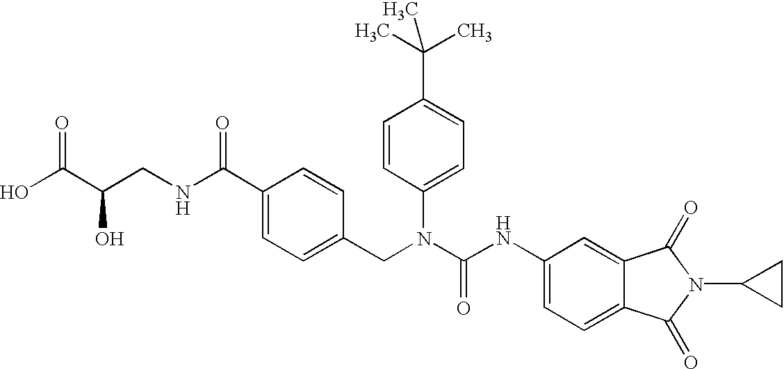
OC(C(CNC(C1=CC=C(CN(C(NC2=CC=C3C(=C2)C(=O)N(C2CC2)C3=O)=O)C2=CC=C(C(C)(C)C)C=C2)C=C1)=O)O)=O
